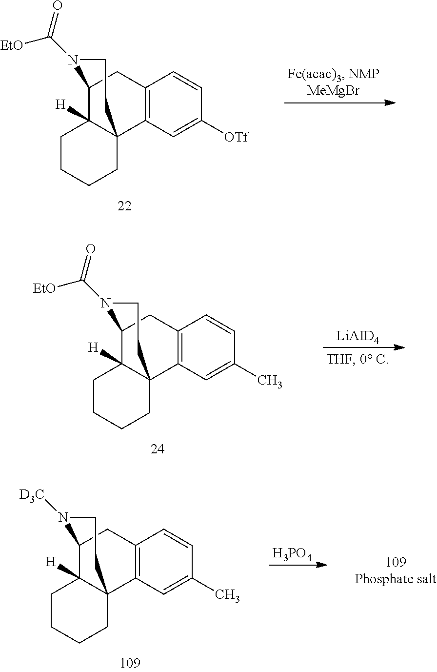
C1CCCC23C1([H])C(CC1=C2C=C([OTf])C=C1)N(C(=O)[EtO])CC3.C1CCCC23C1([H])C(CC1=C2C=C(C)C=C1)N(C(=O)[EtO])CC3.[LiAID4].[H3PO4].C1CCCC23C1([H])C(CC1=C2C=C(C)C=C1)N([D3C])CC3
